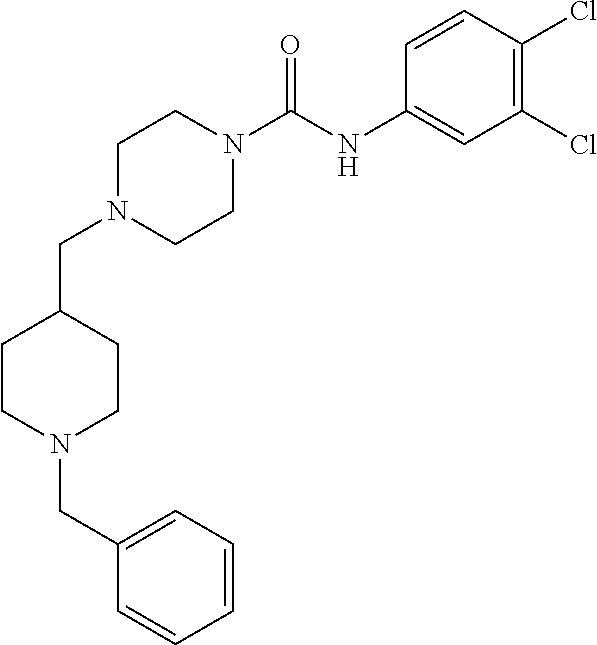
C1N(C(NC2=CC(Cl)=C(Cl)C=C2)=O)CCN(CC2CCN(CC3=CC=CC=C3)CC2)C1
